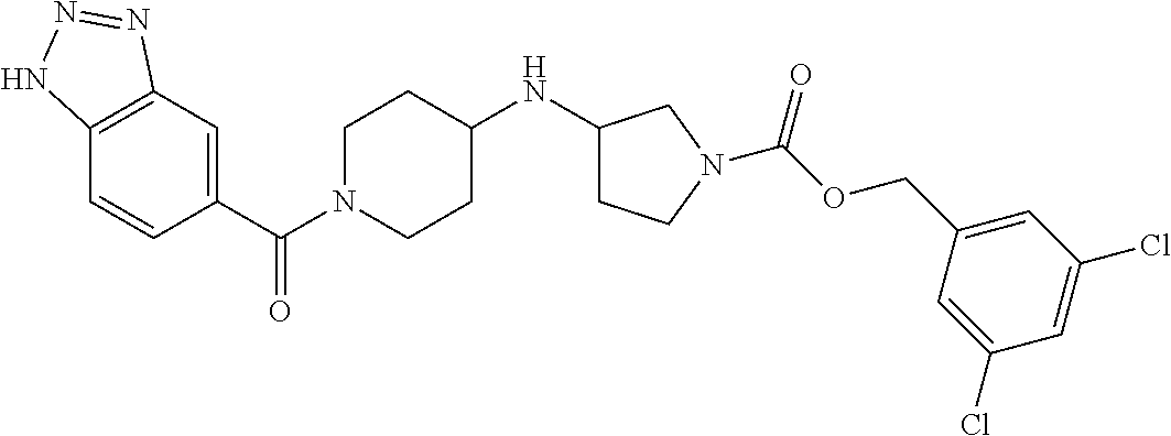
C12=C(C=C(C(N3CCC(NC4CCN(C(OCC5=CC(Cl)=CC(Cl)=C5)=O)C4)CC3)=O)C=C1)N=NN2
